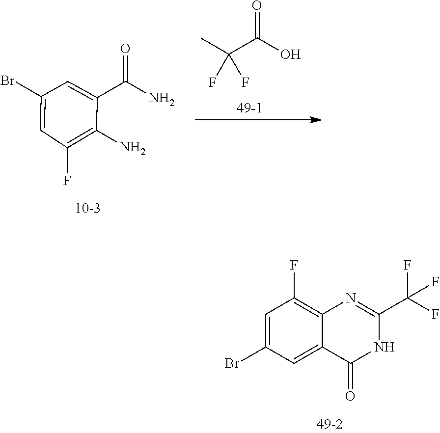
C(C(C)(F)F)(=O)O.C1(N)=C(F)C=C(Br)C=C1C(=O)N.C1(C(F)(F)F)=NC2=C(F)C=C(Br)C=C2C(=O)N1
